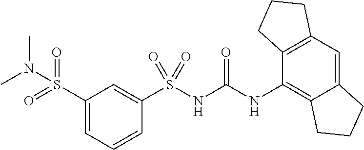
S(NC(NC1=C2C(=CC3=C1CCC3)CCC2)=O)(=O)(=O)C1=CC(S(=O)(=O)N(C)C)=CC=C1
